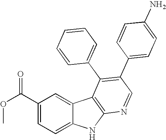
C1(C(=O)OC)=CC=C2C(=C1)C1=C(N2)N=CC(C2=CC=C(N)C=C2)=C1C1=CC=CC=C1
